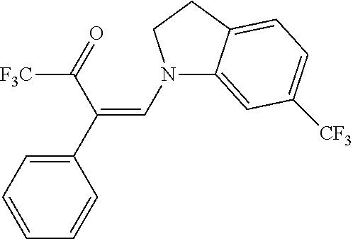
C1(C(C(=O)[F3C])=CN2C3=CC([CF3])=CC=C3CC2)=CC=CC=C1
